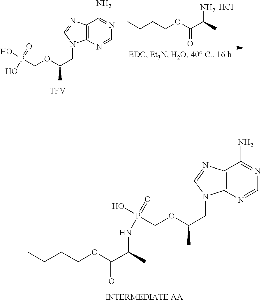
C12=C(N=CN=C1N)N(CC(OCP(NC(C(=O)OCCCC)C)(=O)O)C)C=N2.C12=C(N=CN=C1N)N(CC(OCP(O)(=O)O)C)C=N2.[TFV].Cl.C(CCC)OC(=O)C(C)N
